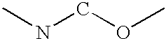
C(OC)NC
